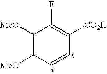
C1([MeO])=C([MeO])C=CC([CO2H])=C1F
